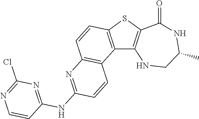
C12=C(SC3=C1NCC(C)NC3=O)C=CC1=C2C=CC(NC2=NC(Cl)=NC=C2)=N1
